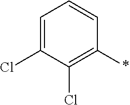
C1=C(Cl)C(Cl)=C(*)C=C1
